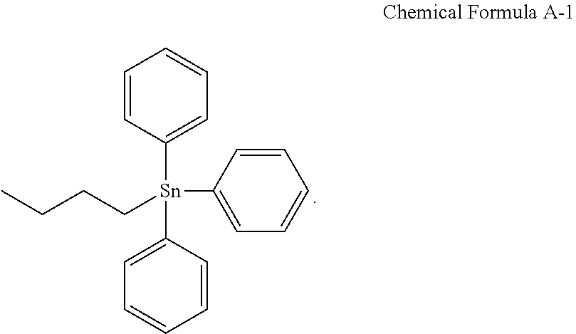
CCCC[Sn](C1=CC=CC=C1)(C1=CC=CC=C1)C1=CC=CC=C1
